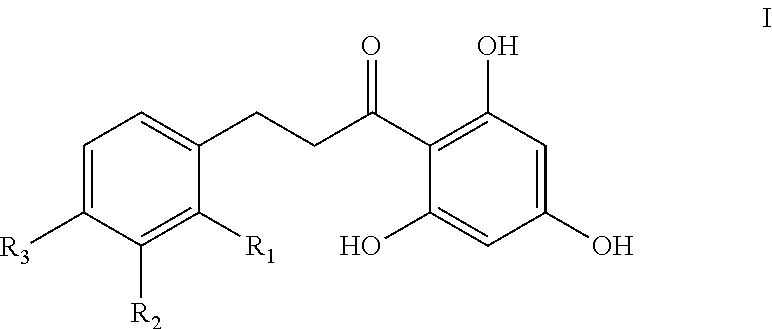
C1=C([R3])C([R2])=C([R1])C(CCC(C2=C(O)C=C(O)C=C2O)=O)=C1
